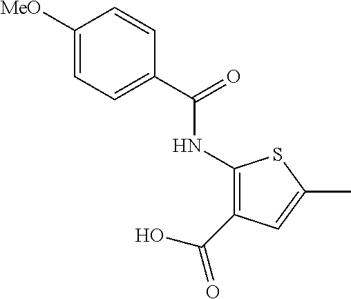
C1([MeO])=CC=C(C(=O)NC2=C(C(O)=O)C=C(C)S2)C=C1
